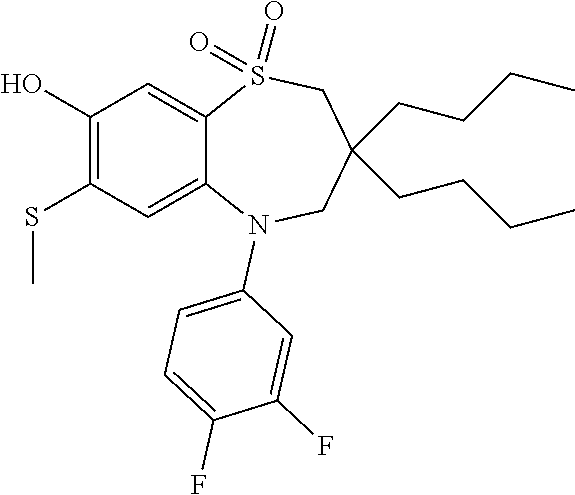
OC1=C(SC)C=C2C(=C1)S(=O)(=O)CC(CCCC)(CCCC)CN2C1=CC=C(F)C(F)=C1
